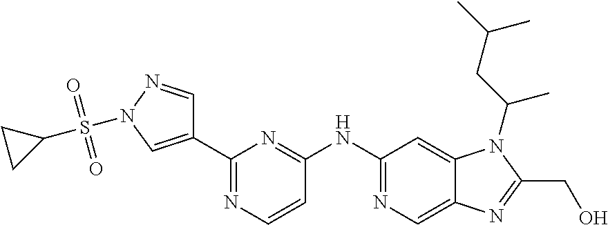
C1(C2=CN(S(C3CC3)(=O)=O)N=C2)=NC=CC(NC2=NC=C3C(=C2)N(C(CC(C)C)C)C(CO)=N3)=N1
